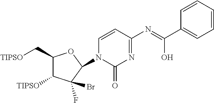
C1(C[TIPSO])C([TIPSO])C(Br)(F)C(N2C=CC(N=C(C3=CC=CC=C3)O)=NC2=O)O1
